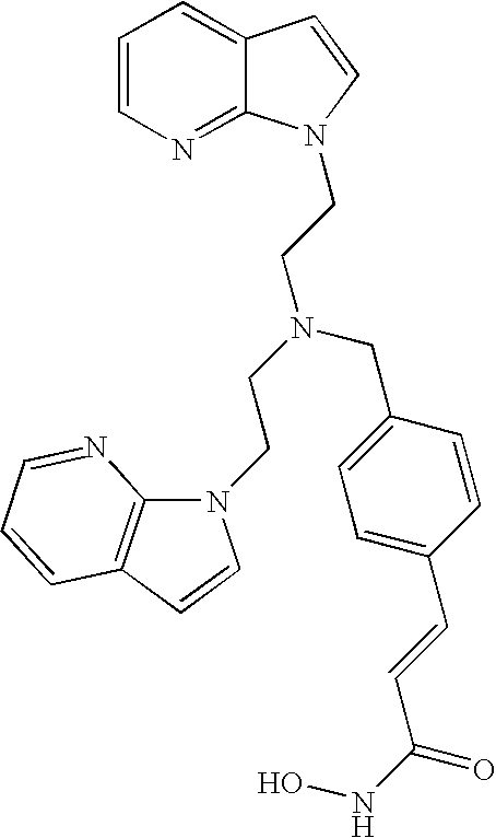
C1=CN=C2C(=C1)C=CN2CCN(CCN1C2=C(C=C1)C=CC=N2)CC1=CC=C(C=CC(=O)NO)C=C1
